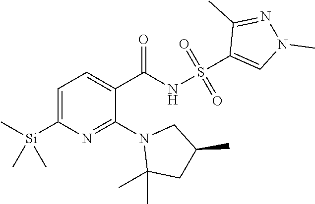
N1(C2=NC([Si](C)(C)C)=CC=C2C(=O)NS(=O)(=O)C2=CN(C)N=C2C)C(C)(C)CC(C)C1
